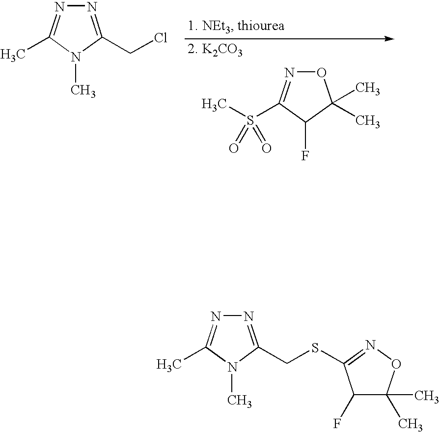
O1N=C(S(C)(=O)=O)C(F)C1(C)C.N1=C(CCl)N(C)C(C)=N1.N1=C(C)N(C)C(CSC2=NOC(C)(C)C2F)=N1
